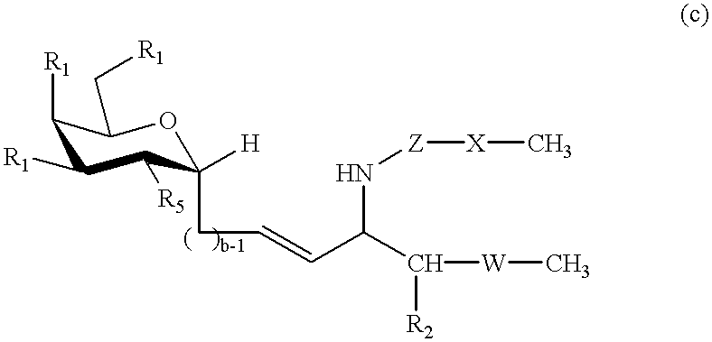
O1C(CC=CC(C([W]C)[R2])N[Z][X]C)([H])C([R5])C([R1])C([R1])C1C[R1]
